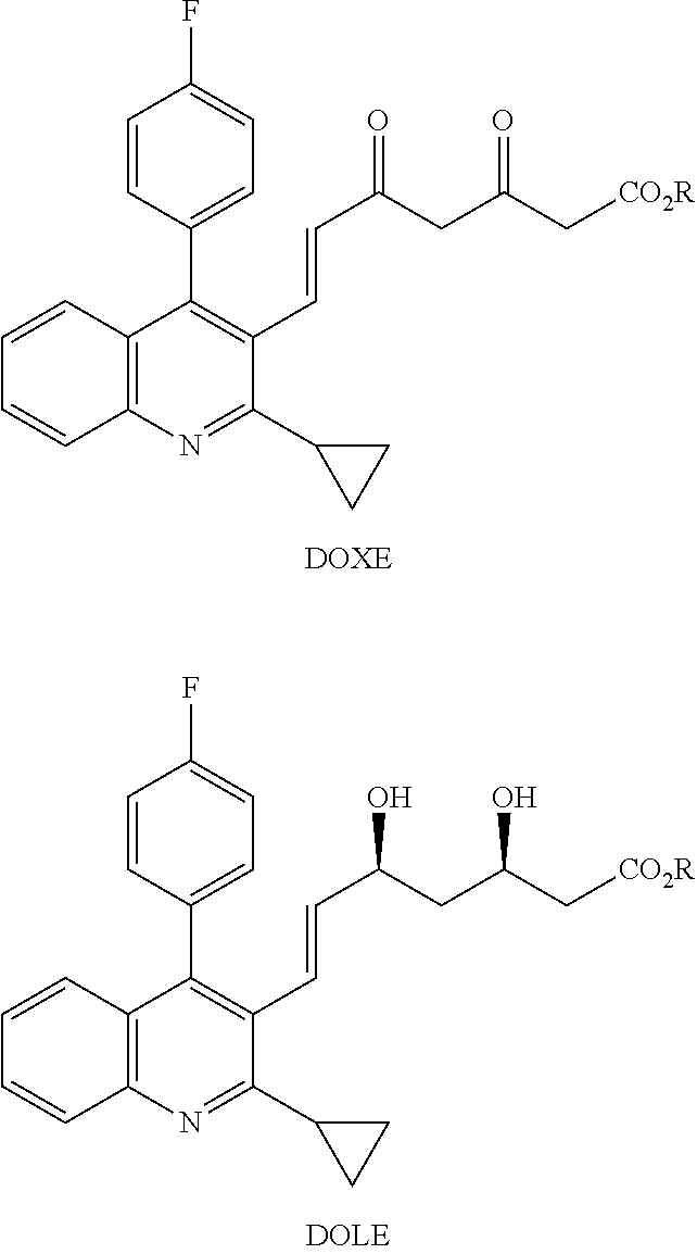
C12=C(N=C(C3CC3)C(C=CC(CC(C[CO2R])=O)=O)=C1C1=CC=C(F)C=C1)C=CC=C2.C12=C(N=C(C3CC3)C(C=CC(CC(C[CO2R])O)O)=C1C1=CC=C(F)C=C1)C=CC=C2
